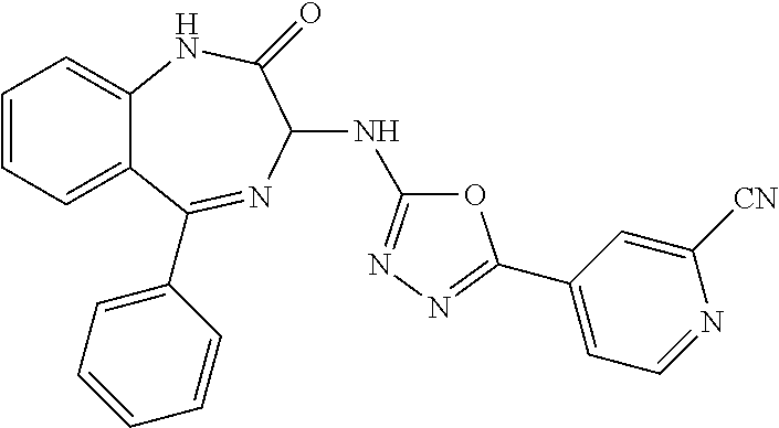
C1=CC=C2C(=C1)NC(=O)C(NC1=NN=C(C3=CC=NC([CN])=C3)O1)N=C2C1=CC=CC=C1
